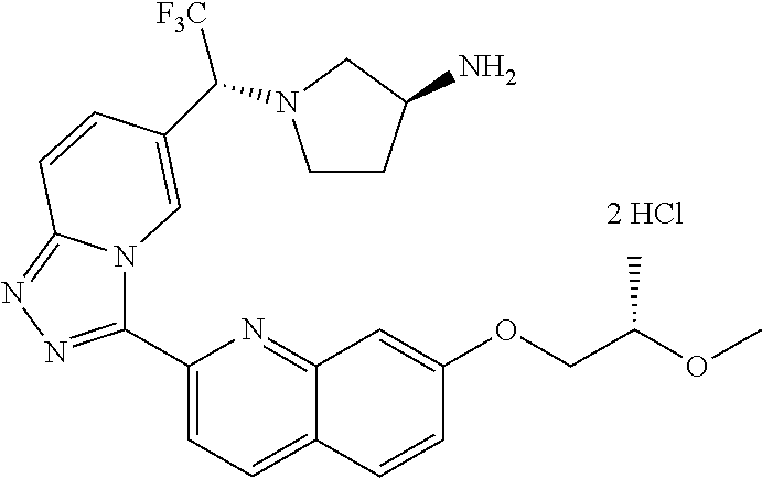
C1(C2=NN=C3N2C=C(C([F3C])N2CCC(N)C2)C=C3)=CC=C2C(=N1)C=C(OCC(OC)C)C=C2
